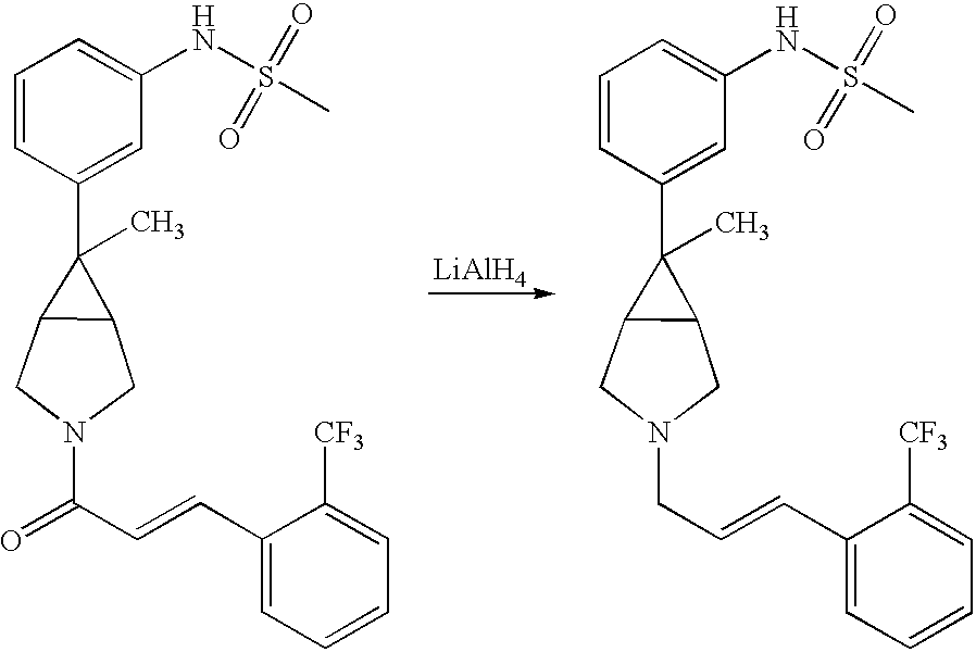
C1=CC(C2(C)C3C2CN(CC=CC2=CC=CC=C2[CF3])C3)=CC(NS(C)(=O)=O)=C1.[LiAlH4].C1=CC(C2(C)C3C2CN(C(C=CC2=CC=CC=C2[CF3])=O)C3)=CC(NS(C)(=O)=O)=C1
